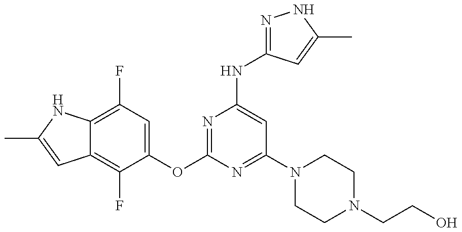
C12=C(F)C(OC3=NC(NC4=NNC(C)=C4)=CC(N4CCN(CCO)CC4)=N3)=CC(F)=C1NC(C)=C2
